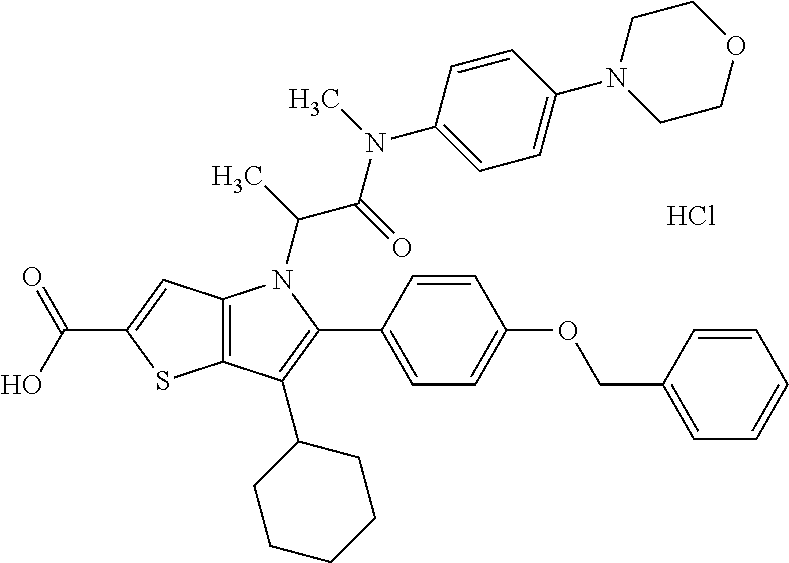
C12=C(C=C(C(O)=O)S1)N(C(C(N(C1=CC=C(N3CCOCC3)C=C1)C)=O)C)C(C1=CC=C(OCC3=CC=CC=C3)C=C1)=C2C1CCCCC1.Cl
